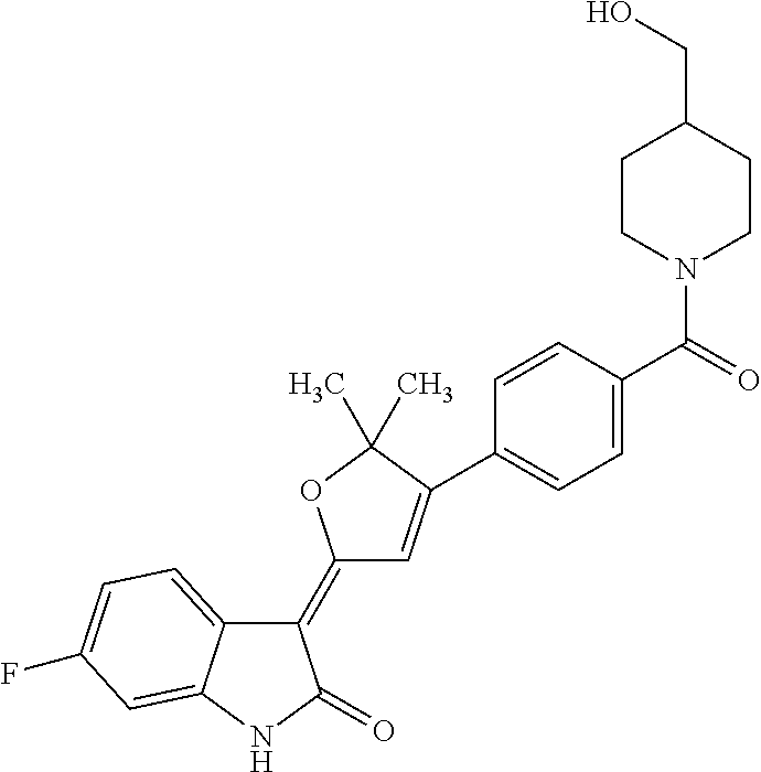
C1(=C2C=C(C3=CC=C(C(=O)N4CCC(CO)CC4)C=C3)C(C)(C)O2)C2=CC=C(F)C=C2NC1=O
